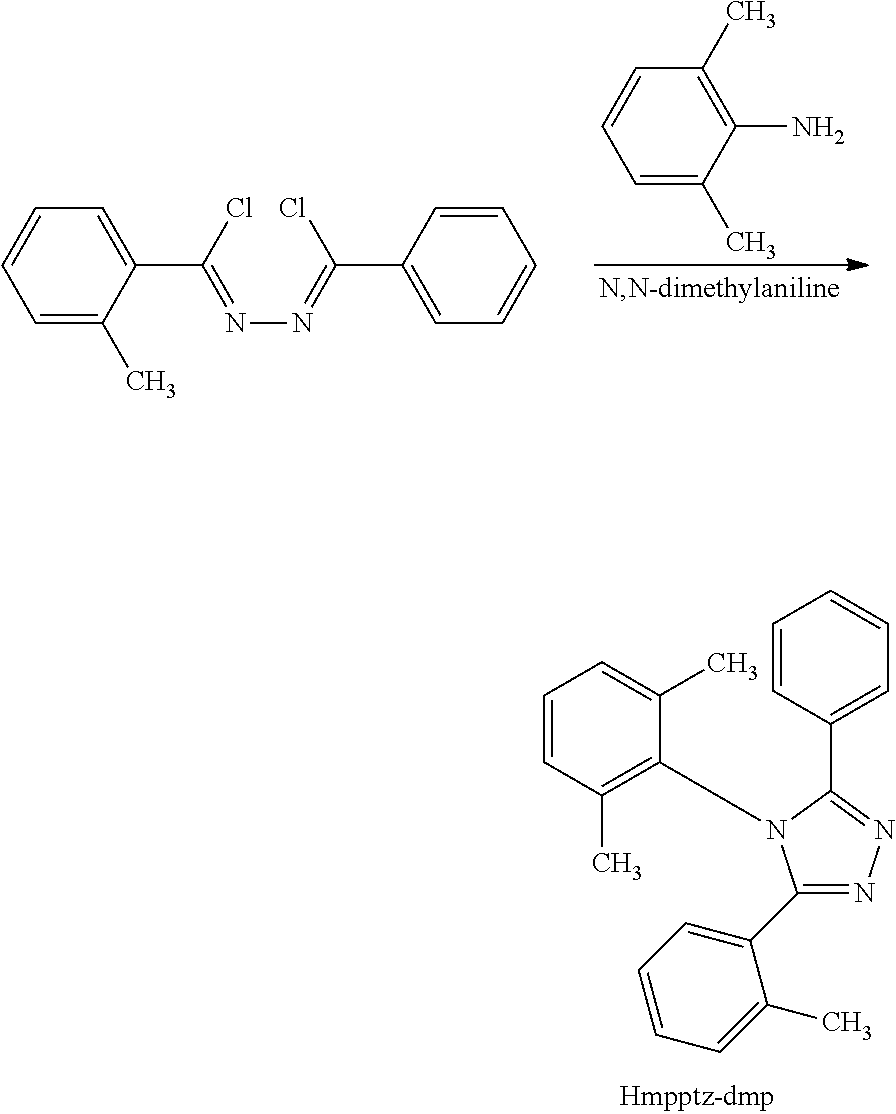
C1=C(C)C(N)=C(C)C=C1.C1=C(C)C(C(Cl)=NN=C(Cl)C2=CC=CC=C2)=CC=C1.C1=CC(C2=NN=C(C3=CC=CC=C3C)N2C2=C(C)C=CC=C2C)=CC=C1
